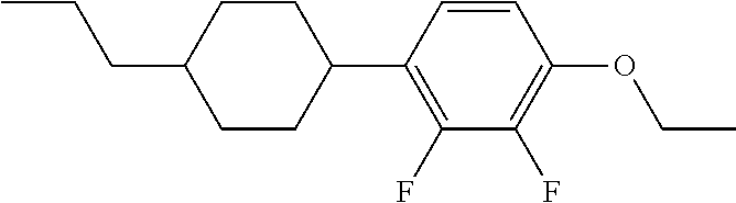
C1(C2=C(F)C(F)=C(OCC)C=C2)CCC(CCC)CC1
